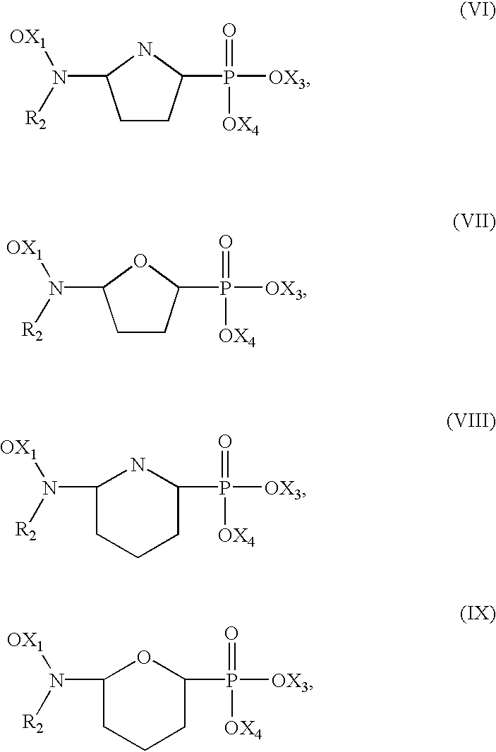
C1CC(P([OX3])([OX4])=O)NC1N([R2])[OX1].C1CC(P([OX3])([OX4])=O)OC1N([R2])[OX1].C1(N([R2])[OX1])CCCC(P([OX3])(=O)[OX4])N1.C1(N([R2])[OX1])CCCC(P([OX3])(=O)[OX4])O1
